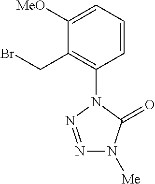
C1([MeO])=CC=CC(N2N=NN([Me])C2=O)=C1CBr
